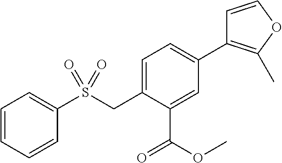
C1=CC=CC=C1S(CC1=CC=C(C2=C(C)OC=C2)C=C1C(OC)=O)(=O)=O
